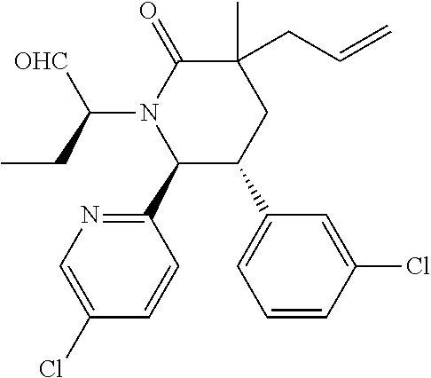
C1(C2=NC=C(Cl)C=C2)C(C2=CC=CC(Cl)=C2)CC(C)(CC=C)C(=O)N1C(CC)[OHC]
